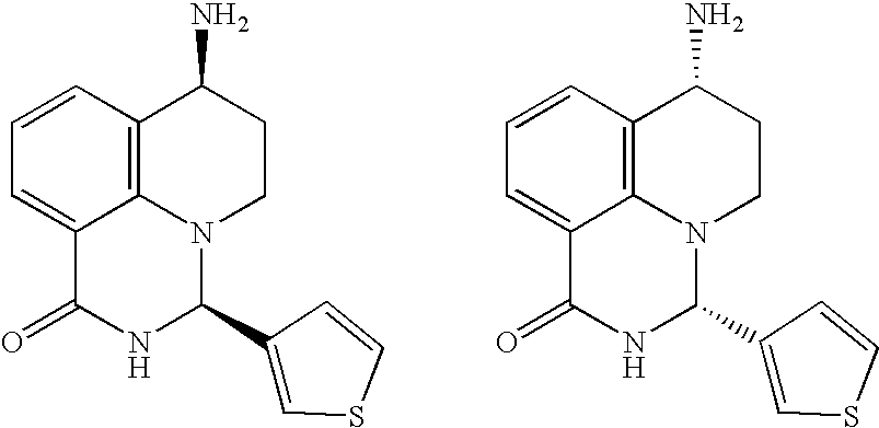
C1=CC2=C3C(=C1)C(=O)NC(C1=CSC=C1)N3CCC2N.C1=CC2=C3C(=C1)C(=O)NC(C1=CSC=C1)N3CCC2N
